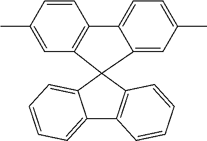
C12=CC=CC=C1C1(C3=C2C=CC=C3)C2=C(C=CC(C)=C2)C2=CC=C(C)C=C12
